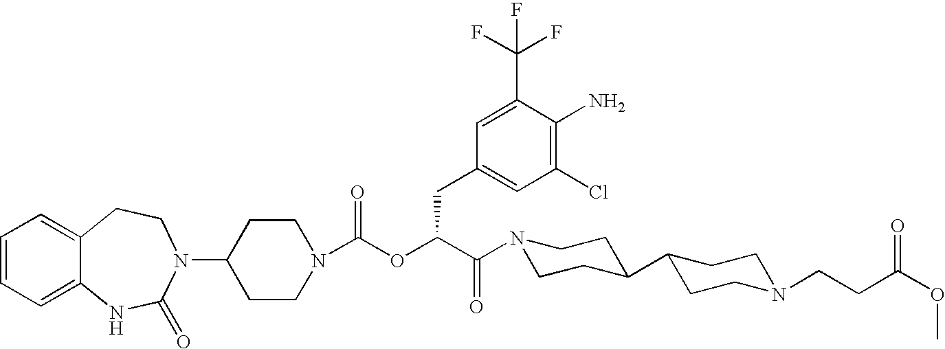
C1=CC=C2C(=C1)CCN(C1CCN(C(OC(C(N3CCC(C4CCN(CCC(OC)=O)CC4)CC3)=O)CC3=CC(Cl)=C(N)C(C(F)(F)F)=C3)=O)CC1)C(=O)N2
